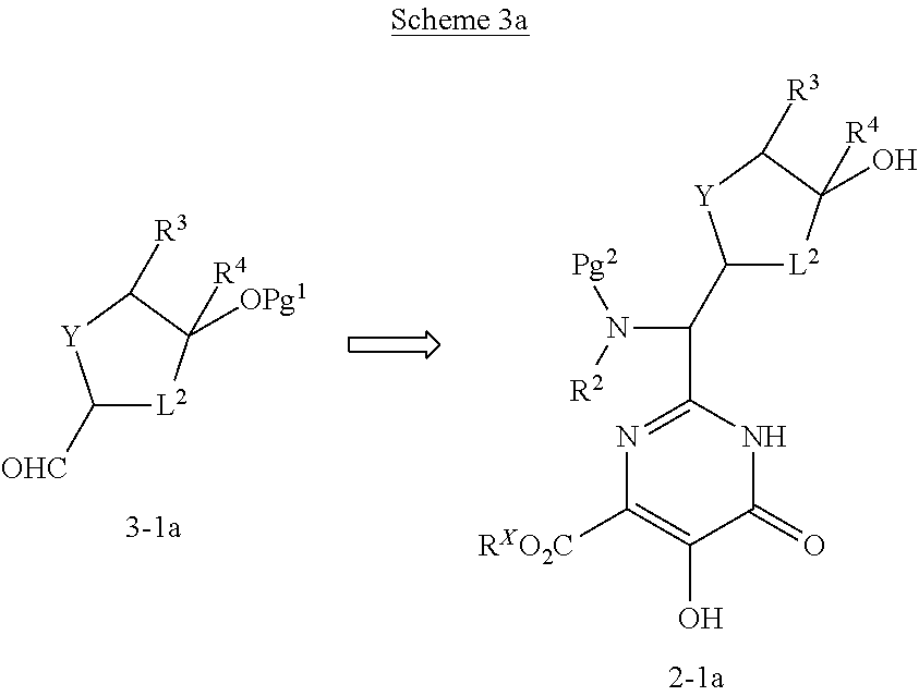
C(C1=NC([RXO2C])=C(O)C(=O)N1)(N([Pg2])[R2])C1[L2]C(O)([R4])C([R3])[Y]1.[L2]1C([OPg1])([R4])C([R3])[Y]C1[OHC]
